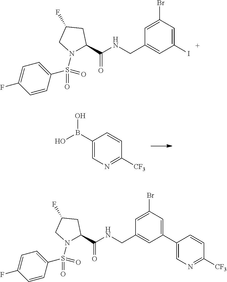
C1(Br)=CC(CNC(C2N(S(=O)(C3=CC=C(F)C=C3)=O)CC(F)C2)=O)=CC(I)=C1.C1(B(O)O)=CN=C([CF3])C=C1.C1(Br)=CC(CNC(C2N(S(=O)(C3=CC=C(F)C=C3)=O)CC(F)C2)=O)=CC(C2=CN=C([CF3])C=C2)=C1
